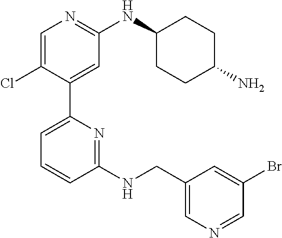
C1=C(Cl)C(C2=CC=CC(NCC3=CN=CC(Br)=C3)=N2)=CC(NC2CCC(N)CC2)=N1
